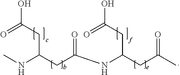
N(C(CC(C)=O)CC(O)=O)C(CC(NC)CC(O)=O)=O
